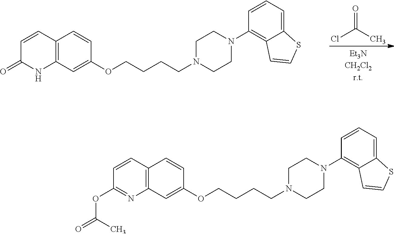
ClC(C)=O.O=C1C=CC2=C(N1)C=C(OCCCCN1CCN(C3=C4C(=CC=C3)SC=C4)CC1)C=C2.C1=CC2=C(N=C1OC(C)=O)C=C(OCCCCN1CCN(C3=C4C(=CC=C3)SC=C4)CC1)C=C2
